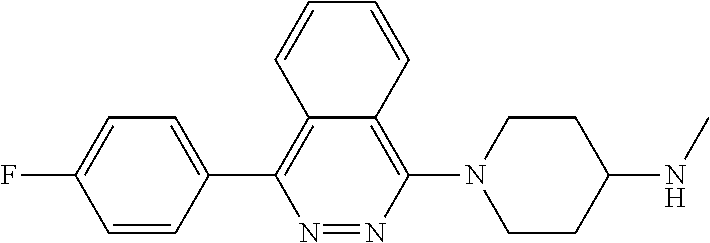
C1=CC(C2=C3C(=C(N4CCC(NC)CC4)N=N2)C=CC=C3)=CC=C1F
